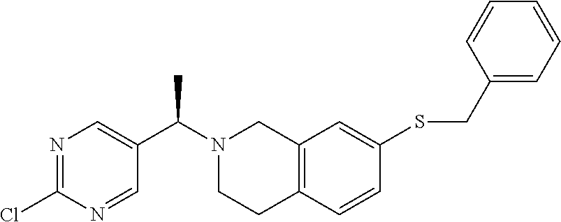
N1=C(Cl)N=CC(C(N2CCC3=C(C2)C=C(SCC2=CC=CC=C2)C=C3)C)=C1
